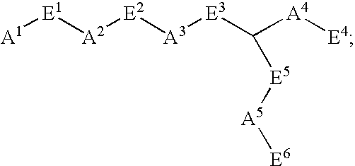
[A1][E1][A2][E2][A3][E3]C([A4][E4])[E5][A5][E6]
